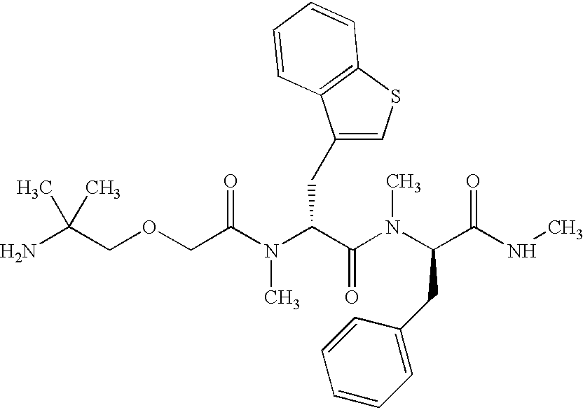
CC(COCC(=O)N(C(C(N(C)C(C(=O)NC)CC1=CC=CC=C1)=O)CC1=CSC2=C1C=CC=C2)C)(N)C
